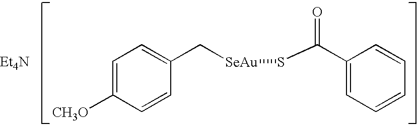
[Et4N].C1=C([CH3O])C=CC(C[SeAu]SC(C2=CC=CC=C2)=O)=C1
